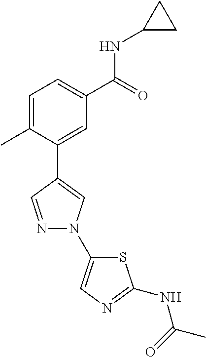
C1=C(C)C(C2=CN(C3=CN=C(NC(C)=O)S3)N=C2)=CC(C(=O)NC2CC2)=C1
